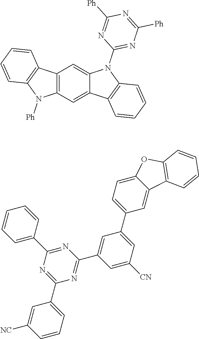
C12=C(C=C3C(=C1)N(C1=NC([Ph])=NC([Ph])=N1)C1=C3C=CC=C1)N([Ph])C1=C2C=CC=C1.C1=CC=C(C2=NC(C3=CC=CC=C3)=NC(C3=CC(C4=CC=C5C(=C4)C4=C(O5)C=CC=C4)=CC([CN])=C3)=N2)C=C1[NC]
